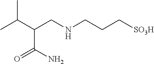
CC(C(CNCCC[SO3H])C(=O)N)C
